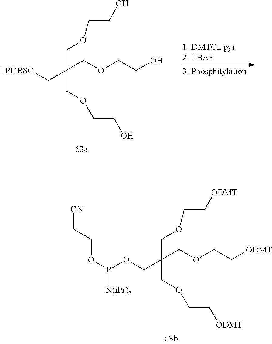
C(C(COCCO)(COCCO)C[TPDBSO])OCCO.C(C(COCC[ODMT])(COCC[ODMT])COP([N(iPr)2])OCC[CN])OCC[ODMT]
